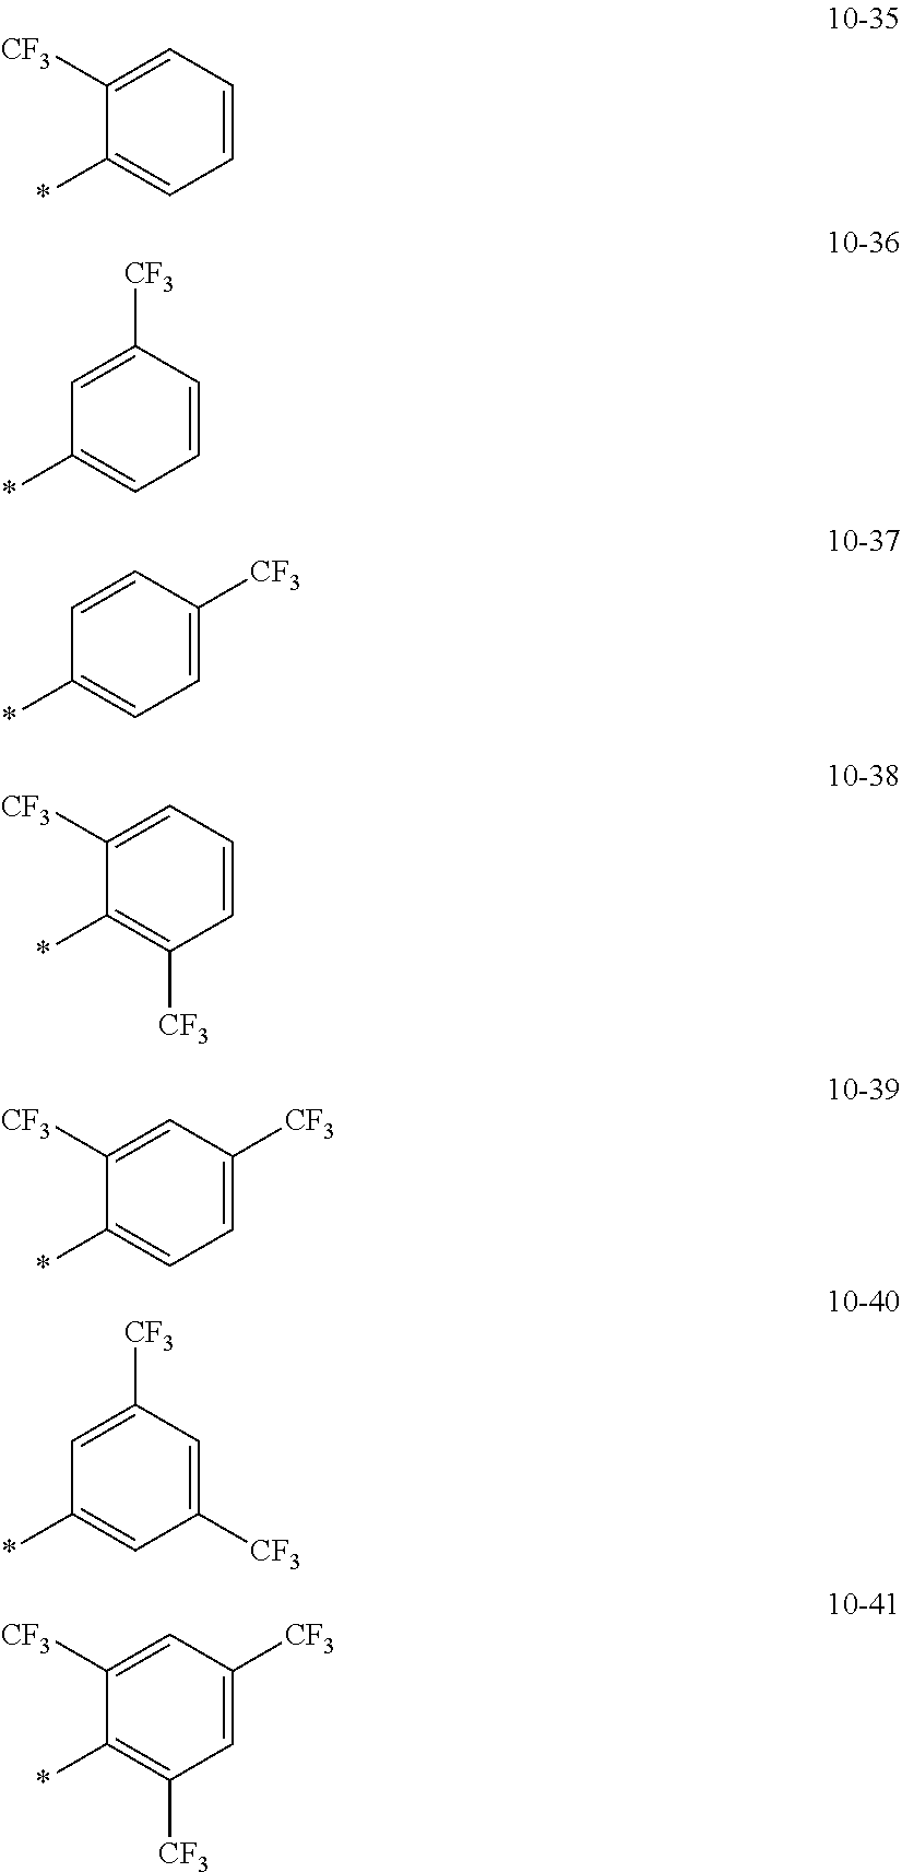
C1=CC=C([CF3])C(*)=C1.C1=CC([CF3])=CC(*)=C1.C1=C([CF3])C=CC(*)=C1.C1=CC=C([CF3])C(*)=C1[CF3].C1=C([CF3])C=C([CF3])C(*)=C1.C1([CF3])=CC([CF3])=CC(*)=C1.C1=C([CF3])C=C([CF3])C(*)=C1[CF3]
